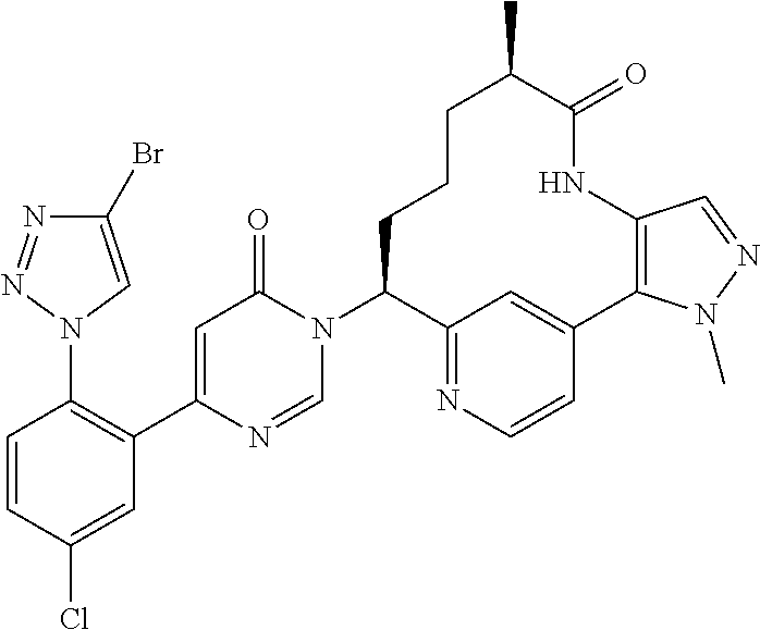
C1=CC(Cl)=CC(C2=CC(=O)N(C3C4=NC=CC(=C4)C4=C(NC(=O)C(C)CCC3)C=NN4C)C=N2)=C1N1C=C(Br)N=N1
